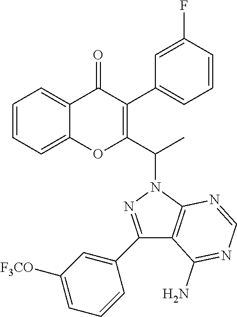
C1=CC=C2C(=C1)OC(C(N1N=C(C3=CC([F3CO])=CC=C3)C3=C1N=CN=C3N)C)=C(C1=CC=CC(F)=C1)C2=O
